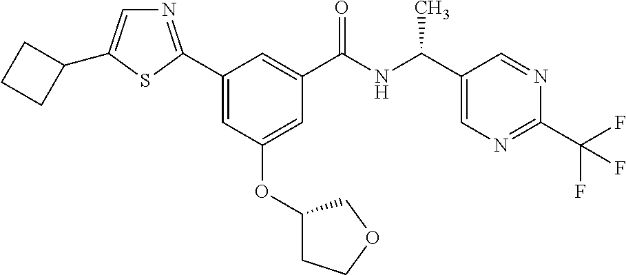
C1(C2=CN=C(C3=CC(OC4CCOC4)=CC(C(NC(C4=CN=C(C(F)(F)F)N=C4)C)=O)=C3)S2)CCC1
